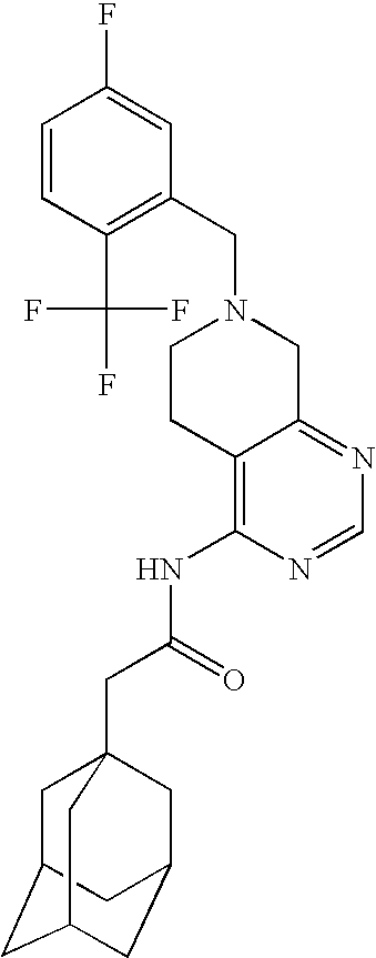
C1(CN2CCC3=C(NC(CC45CC6CC(CC(C4)C6)C5)=O)N=CN=C3C2)=C(C(F)(F)F)C=CC(F)=C1
